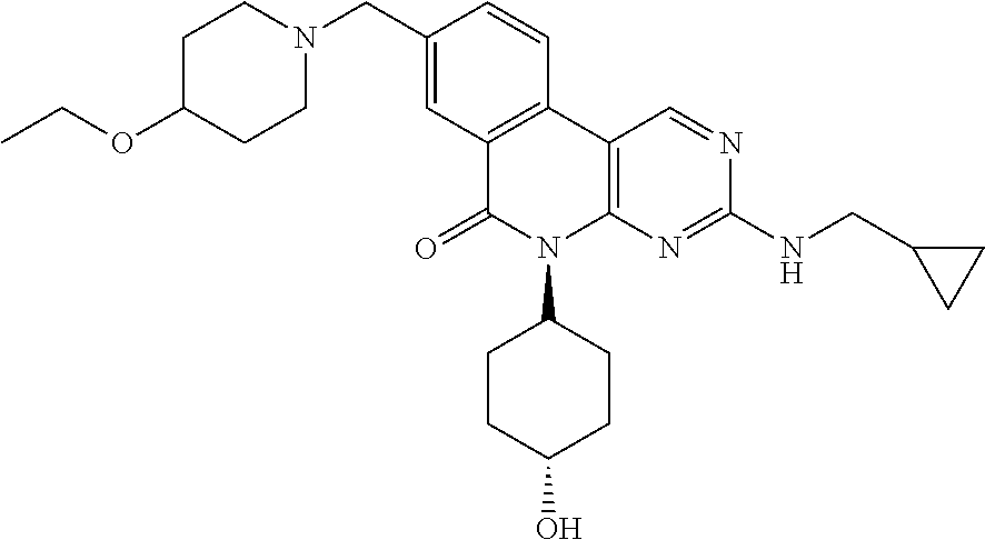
C1C(OCC)CCN(CC2=CC3=C(C=C2)C2=C(N(C4CCC(O)CC4)C3=O)N=C(NCC3CC3)N=C2)C1
